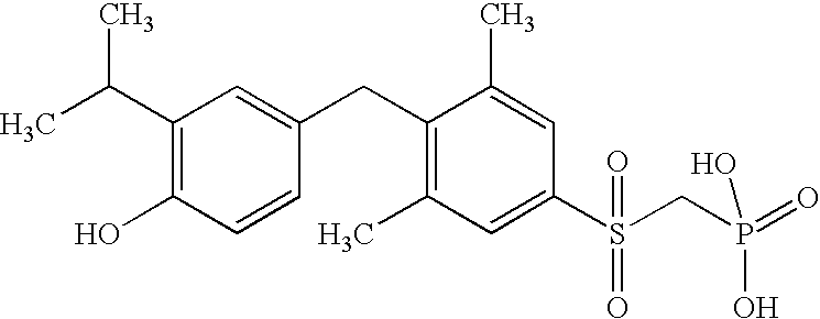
C1(C(C)C)=C(O)C=CC(CC2=C(C)C=C(S(CP(O)(O)=O)(=O)=O)C=C2C)=C1
